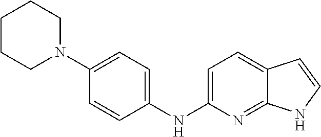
C1(N2CCCCC2)=CC=C(NC2=CC=C3C(=N2)NC=C3)C=C1
